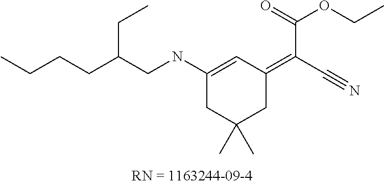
C(CCC(CNC1=CC(=C(C#N)C(OCC)=O)CC(C)(C)C1)CC)C
